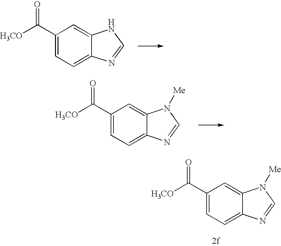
C1(C([H3CO])=O)=CC=C2C(=C1)N([Me])C=N2.C1(C([H3CO])=O)=CC=C2C(=C1)NC=N2.C1(C([H3CO])=O)=CC=C2C(=C1)N([Me])C=N2
